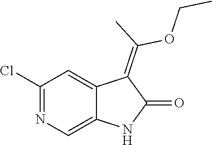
C1(Cl)=NC=C2C(=C1)C(=C(C)OCC)C(=O)N2
